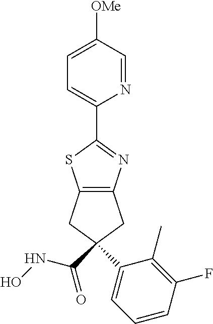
C12=C(CC(C3=CC=CC(F)=C3C)(C(NO)=O)C1)N=C(C1=CC=C([OMe])C=N1)S2
